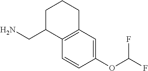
C1=CC(OC(F)F)=CC2=C1C(CN)CCC2
